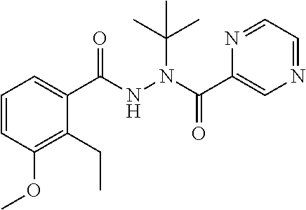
C1=CC(OC)=C(CC)C(C(NN(C(C2=CN=CC=N2)=O)C(C)(C)C)=O)=C1
